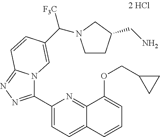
C1(C2=NN=C3N2C=C(C([F3C])N2CCC(CN)C2)C=C3)=CC=C2C(=N1)C(OCC1CC1)=CC=C2
